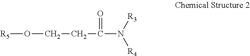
[R5]OCCC(N([R3])[R4])=O
